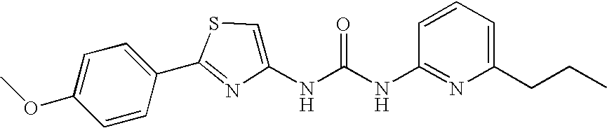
C1=CC(C2=NC(NC(NC3=NC(CCC)=CC=C3)=O)=CS2)=CC=C1OC
